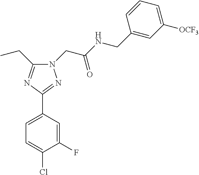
C1=C(C2=NN(CC(NCC3=CC([OCF3])=CC=C3)=O)C(CC)=N2)C=C(F)C(Cl)=C1
